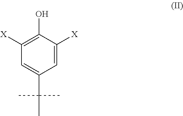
C1([X])=C(O)C([X])=CC(C(C)(C)C)=C1
